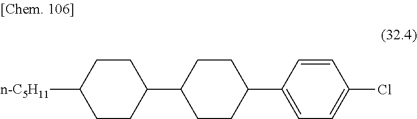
C1(C2CCC(C3=CC=C(Cl)C=C3)CC2)CCC([n-C5H11])CC1
